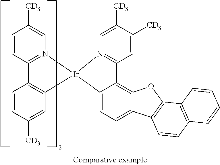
C1=CC2=N(C=C1[CD3])[Ir]1(C3=C2C=CC([CD3])=C3)N2=C(C=C([CD3])C([CD3])=C2)C2=C3C(=CC=C12)C1=C(O3)C2=C(C=C1)C=CC=C2
